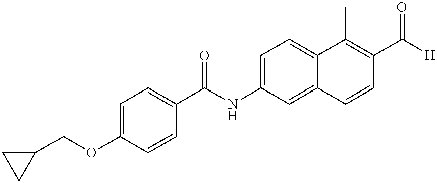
C1=C(OCC2CC2)C=CC(C(NC2=CC=C3C(=C2)C=CC(C([H])=O)=C3C)=O)=C1
